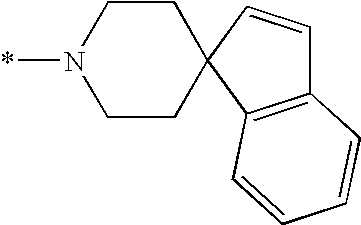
C1CC2(CCN1*)C=CC1=C2C=CC=C1
